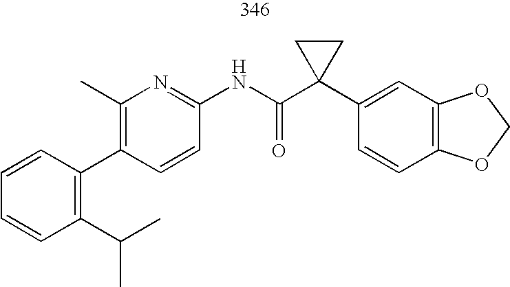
C1(C2=C(C(C)C)C=CC=C2)=C(C)N=C(NC(C2(C3=CC4=C(C=C3)OCO4)CC2)=O)C=C1
